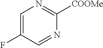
C1=C(F)C=NC([COOMe])=N1
